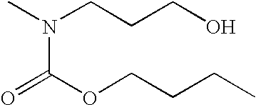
CN(CCCO)C(OCCCC)=O
